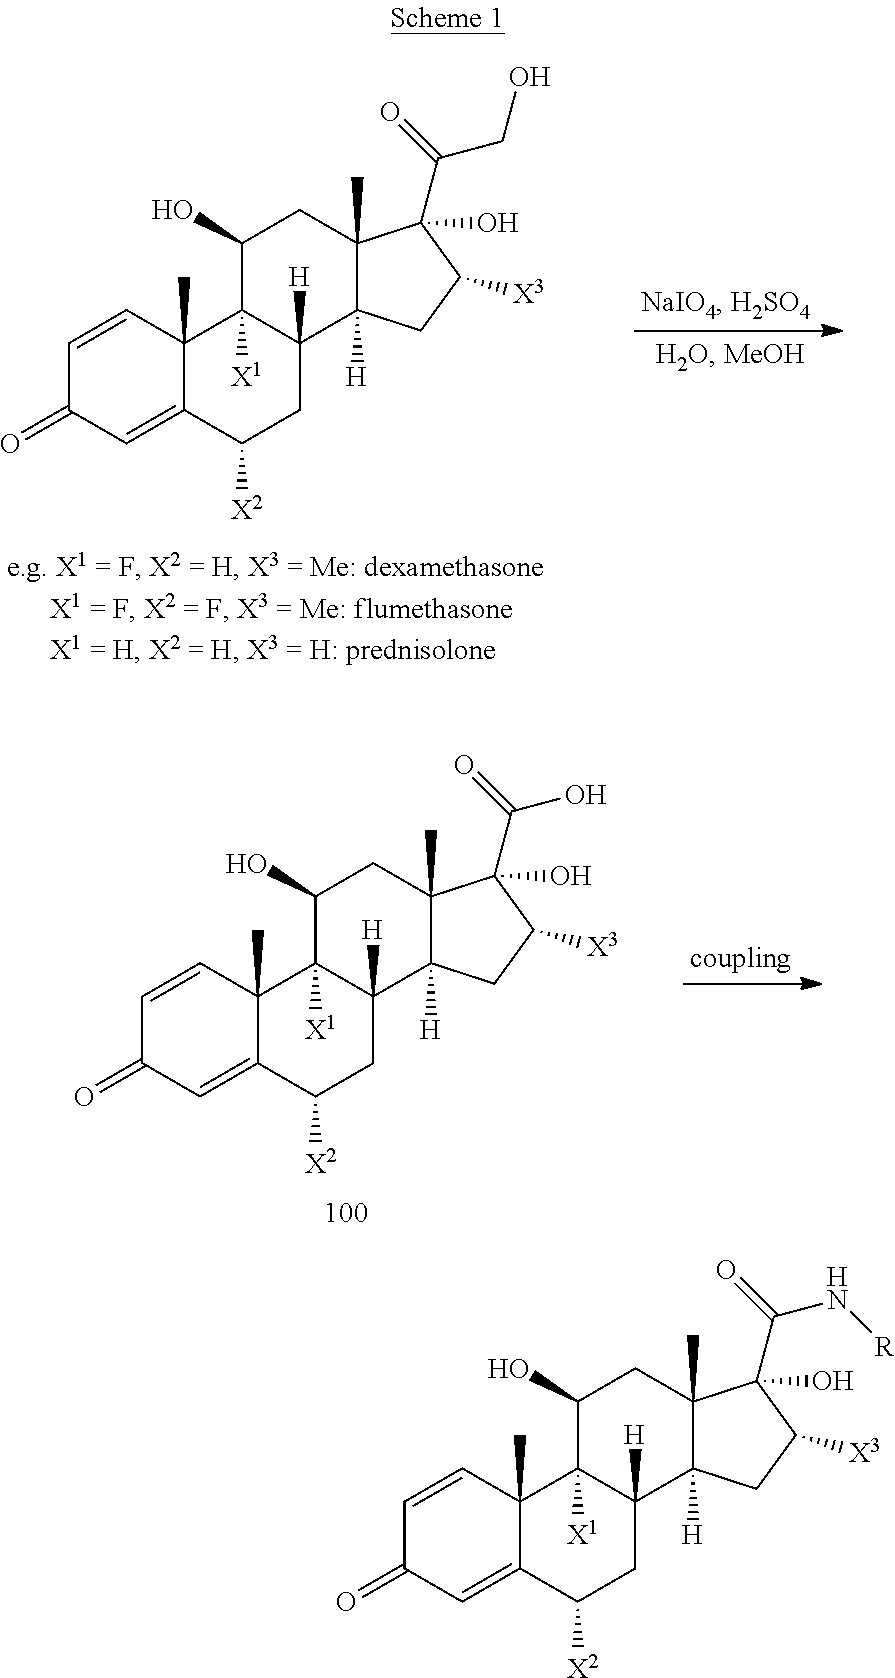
C1=CC2(C)C(=CC1=O)C([X2])CC1([H])C2([X1])C(O)CC2(C)C1([H])CC([X3])C2(C(=O)N[R])O.C1=CC2(C)C(=CC1=O)C([X2])CC1([H])C2([X1])C(O)CC2(C)C1([H])CC([X3])C2(C(=O)CO)O.C1=CC2(C)C(=CC1=O)C([X2])CC1([H])C2([X1])C(O)CC2(C)C1([H])CC([X3])C2(C(=O)O)O
